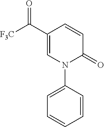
C1(C([F3C])=O)=CN(C2=CC=CC=C2)C(=O)C=C1
